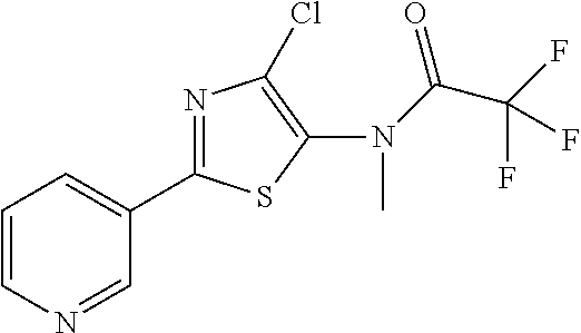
C1=CN=CC(C2=NC(Cl)=C(N(C)C(C(F)(F)F)=O)S2)=C1
